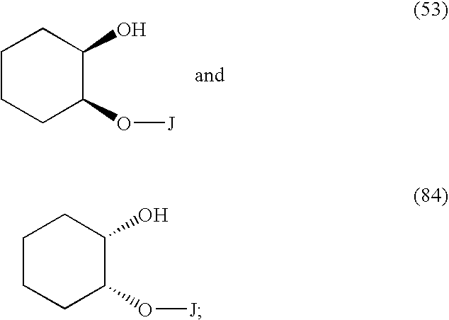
C1CCC(O[J])C(O)C1.C1CCC(O[J])C(O)C1
